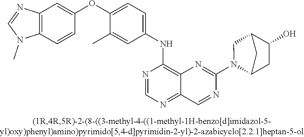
C1(OC2=CC=C(NC3=C4C(=NC=N3)C=NC(N3C5CC(O)C(C3)C5)=N4)C=C2C)=CC2=C(C=C1)N(C)C=N2
